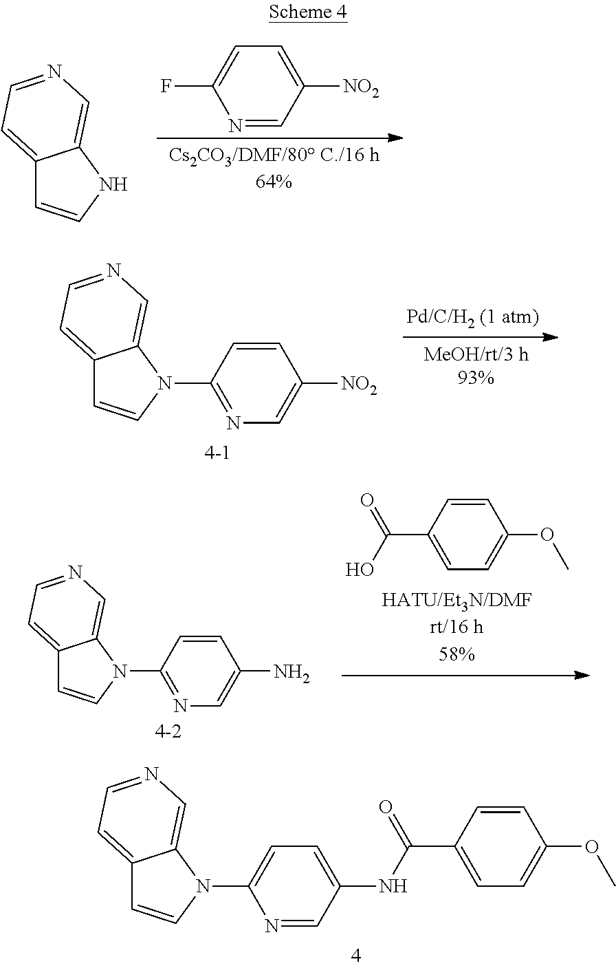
C12=CC=NC=C1NC=C2.N1=CC([NO2])=CC=C1F.C12=CC=NC=C1N(C1=NC=C([NO2])C=C1)C=C2.C1=CC(C(O)=O)=CC=C1OC.C12=CC=NC=C1N(C1=NC=C(N)C=C1)C=C2.C12=CC=NC=C1N(C1=CC=C(NC(C3=CC=C(OC)C=C3)=O)C=N1)C=C2
